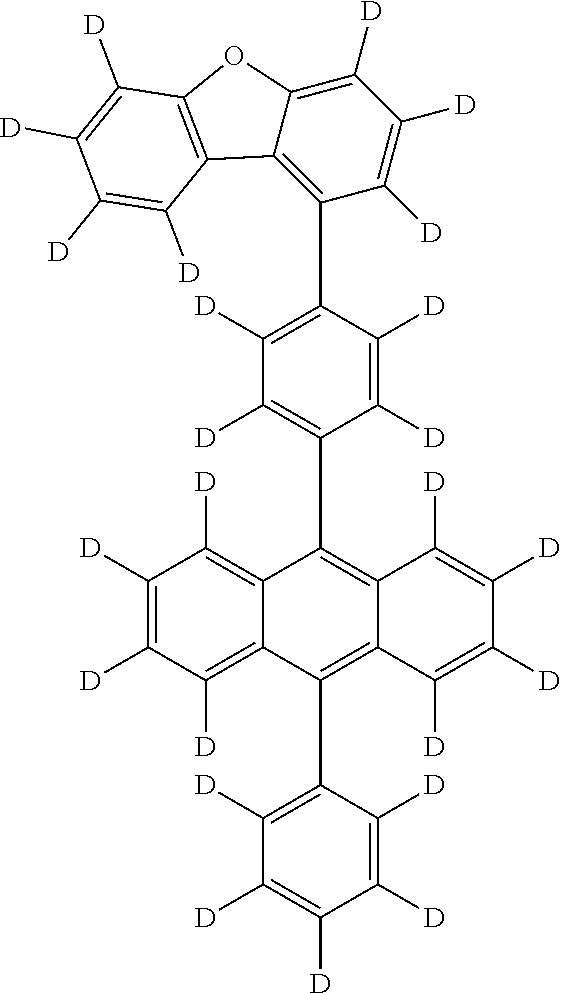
C1(C2=C([D])C([D])=C(C3=C4C(=C(C5=C([D])C([D])=C([D])C([D])=C5[D])C5=C([D])C([D])=C([D])C([D])=C35)C([D])=C([D])C([D])=C4[D])C([D])=C2[D])=C2C(=C([D])C([D])=C1[D])OC1=C2C([D])=C([D])C([D])=C1[D]
